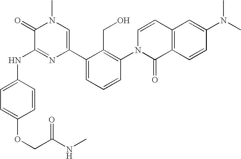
N(C1=NC(C2=CC=CC(N3C(=O)C4=C(C=C3)C=C(N(C)C)C=C4)=C2CO)=CN(C)C1=O)C1=CC=C(OCC(NC)=O)C=C1
